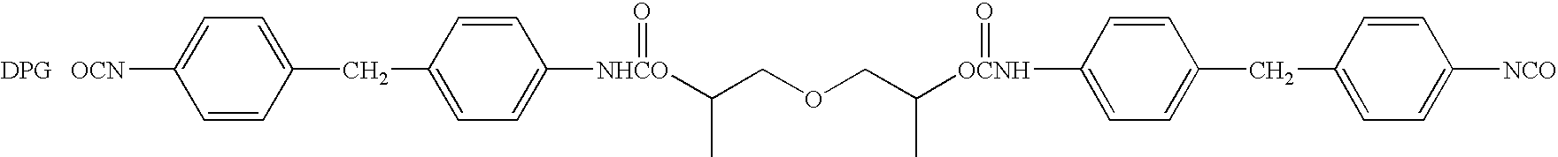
[OCN]C1=CC=C(CC2=CC=C([NHCO](C(COCC([OCNH](=O)C3=CC=C(CC4=CC=C([NCO])C=C4)C=C3)C)C)=O)C=C2)C=C1.[DPG]
